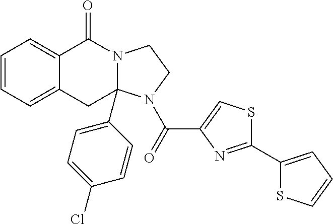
C1=CC=C2C(=C1)C(=O)N1C(C3=CC=C(Cl)C=C3)(C2)N(C(=O)C2=CSC(C3=CC=CS3)=N2)CC1
